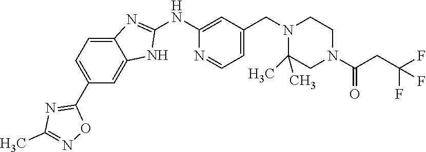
C1(NC2=NC3=CC=C(C4=NC(C)=NO4)C=C3N2)=CC(CN2C(C)(C)CN(C(CC(F)(F)F)=O)CC2)=CC=N1
